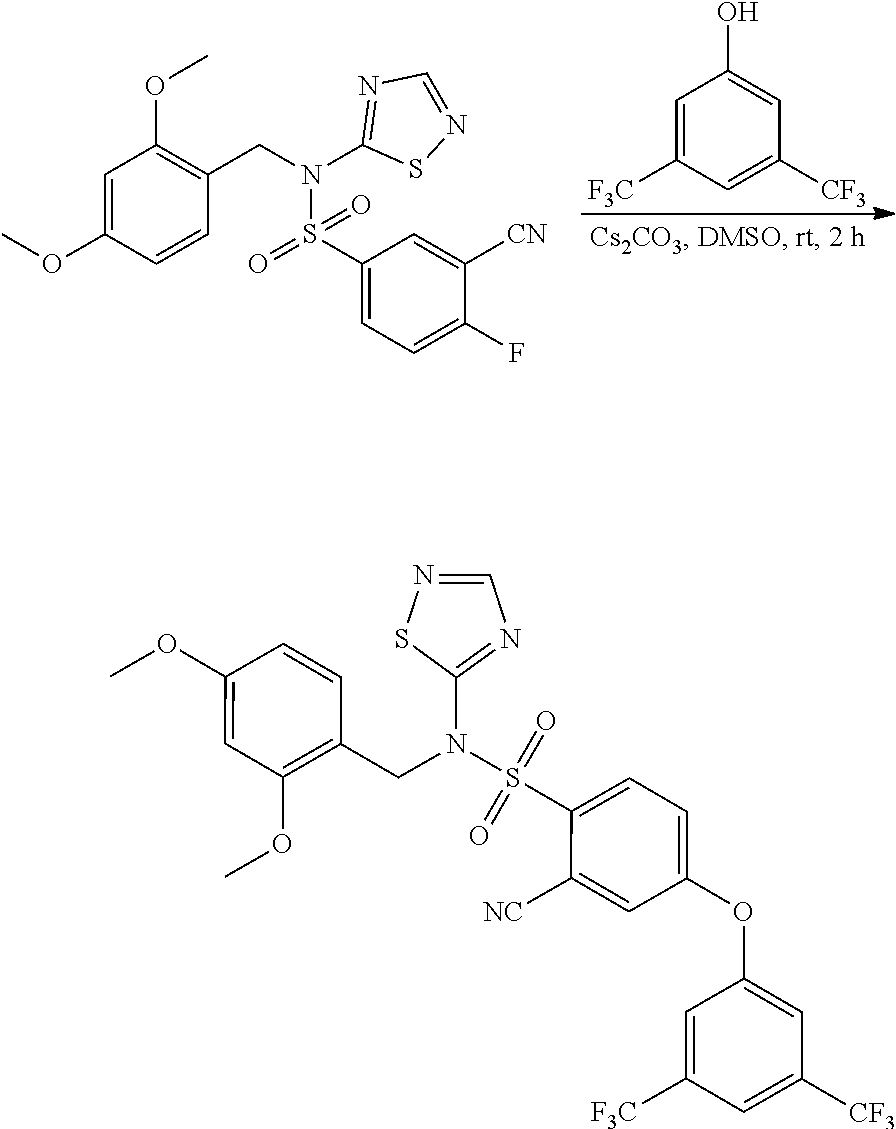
C1=C(OC)C=CC(CN(C2=NC=NS2)S(=O)(C2=CC=C(F)C([CN])=C2)=O)=C1OC.C1=C([F3C])C=C([CF3])C=C1O.C1=C([CF3])C=C(OC2=CC=C(S(=O)(=O)N(C3=NC=NS3)CC3=C(OC)C=C(OC)C=C3)C([NC])=C2)C=C1[F3C]
